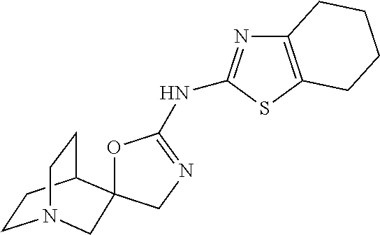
O1C(NC2=NC3=C(S2)CCCC3)=NCC12C1CCN(CC1)C2
